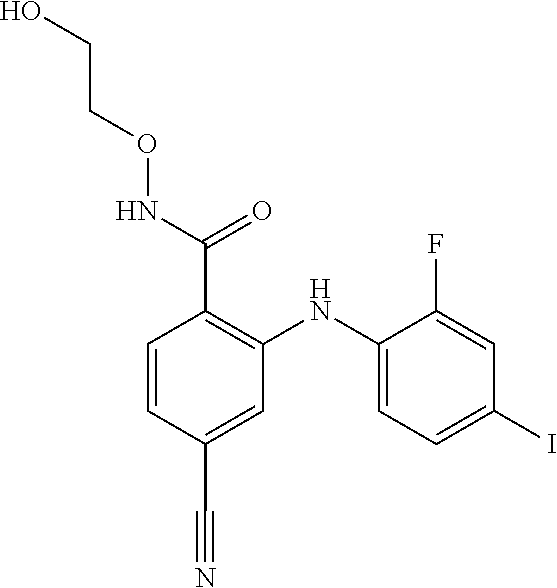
C1=C(NC2=C(C(NOCCO)=O)C=CC(C#N)=C2)C(F)=CC(I)=C1
